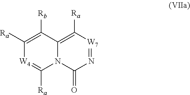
C1([Ra])=C([Rb])C2=C([Ra])[W7]=NC(=O)N2C([Ra])=[W4]1
